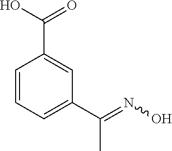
C1=CC=C(C(=NO)C)C=C1C(=O)O
